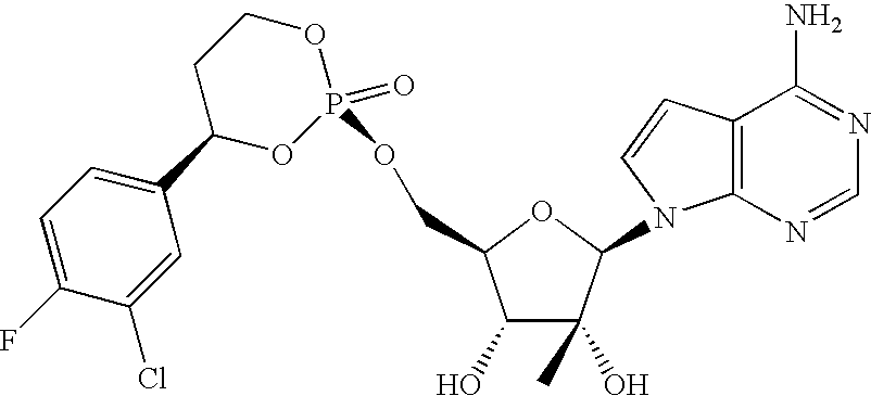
O1CCC(C2=CC=C(F)C(Cl)=C2)OP1(=O)OCC1C(O)C(C)(O)C(N2C3=C(C(N)=NC=N3)C=C2)O1
